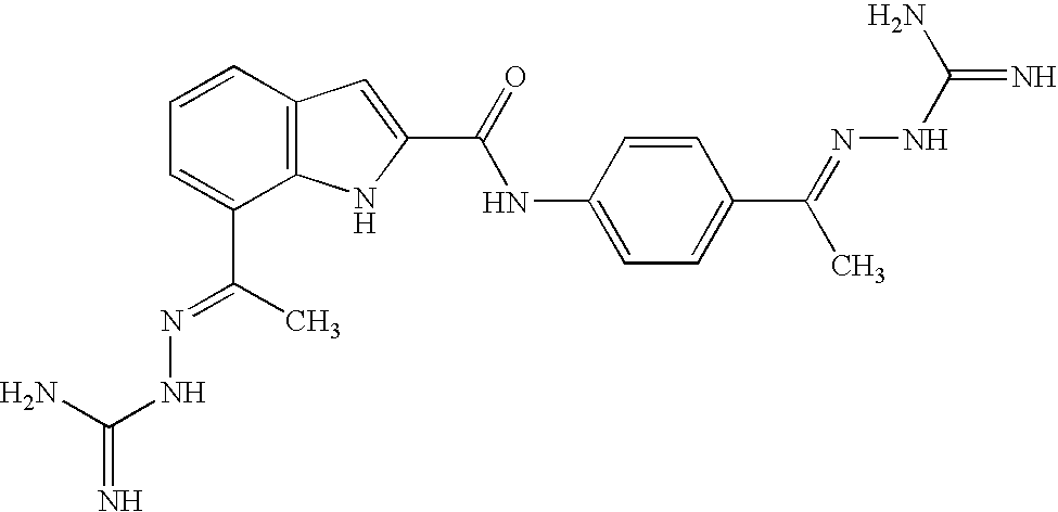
C12=C(C=CC=C1C(C)=NNC(=N)N)C=C(C(=O)NC1=CC=C(C(=NNC(=N)N)C)C=C1)N2
